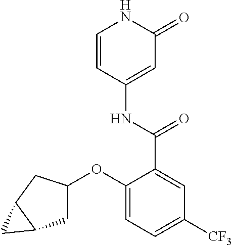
C1=CC(NC(C2=CC([CF3])=CC=C2OC2CC3C(C2)C3)=O)=CC(=O)N1
